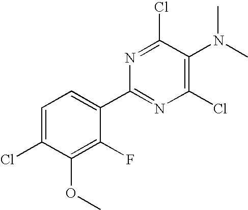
C1(Cl)=C(N(C)C)C(Cl)=NC(C2=CC=C(Cl)C(OC)=C2F)=N1
